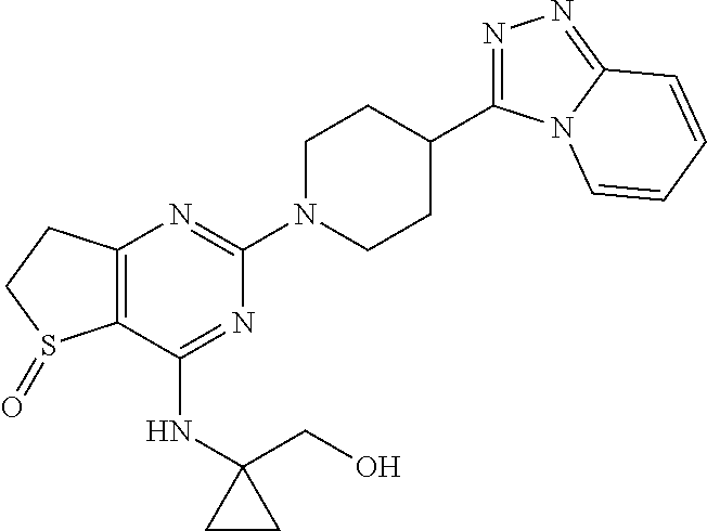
C12=C(C(NC3(CO)CC3)=NC(N3CCC(C4=NN=C5N4C=CC=C5)CC3)=N1)S(=O)CC2
